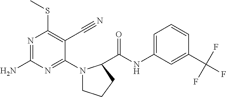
N1=C(N)N=C(N2CCCC2C(NC2=CC=CC(C(F)(F)F)=C2)=O)C(C#N)=C1SC
